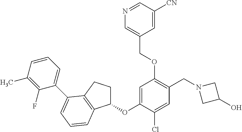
C1=C(OC2CCC3=C2C=CC=C3C2=CC=CC(C)=C2F)C(Cl)=CC(CN2CC(O)C2)=C1OCC1=CN=CC([CN])=C1
